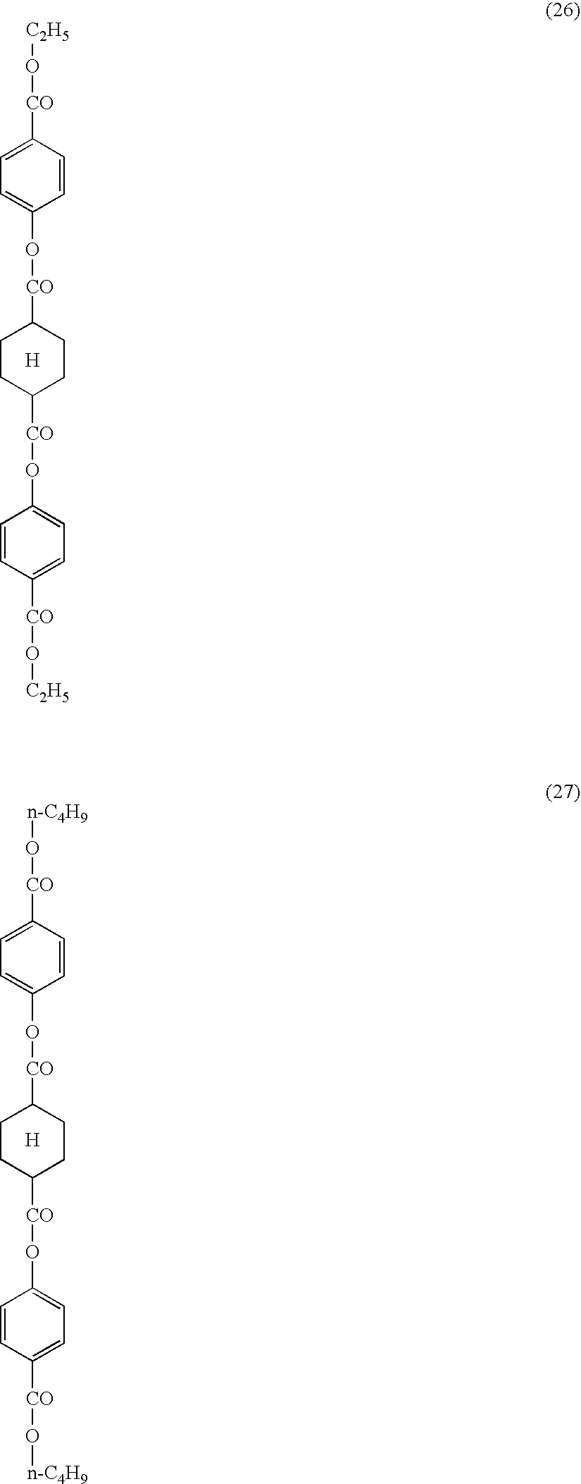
C1([CO]O[C2H5])=CC=C(O[CO]C2CCC([CO]OC3=CC=C([CO]O[C2H5])C=C3)CC2)C=C1.[H].C1([CO]O[n-C4H9])=CC=C(O[CO]C2CCC([CO]OC3=CC=C([CO]O[n-C4H9])C=C3)CC2)C=C1.[H]
